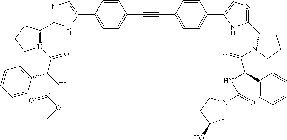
N1=C(C2N(C(C(NC(OC)=O)C3=CC=CC=C3)=O)CCC2)NC(C2=CC=C(C#CC3=CC=C(C4=CN=C(C5CCCN5C(=O)C(NC(=O)N5CC(O)CC5)C5=CC=CC=C5)N4)C=C3)C=C2)=C1
